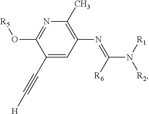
C1(C#C[H])=CC(N=C(N([R1])[R2])[R6])=C(C)N=C1O[R5]
